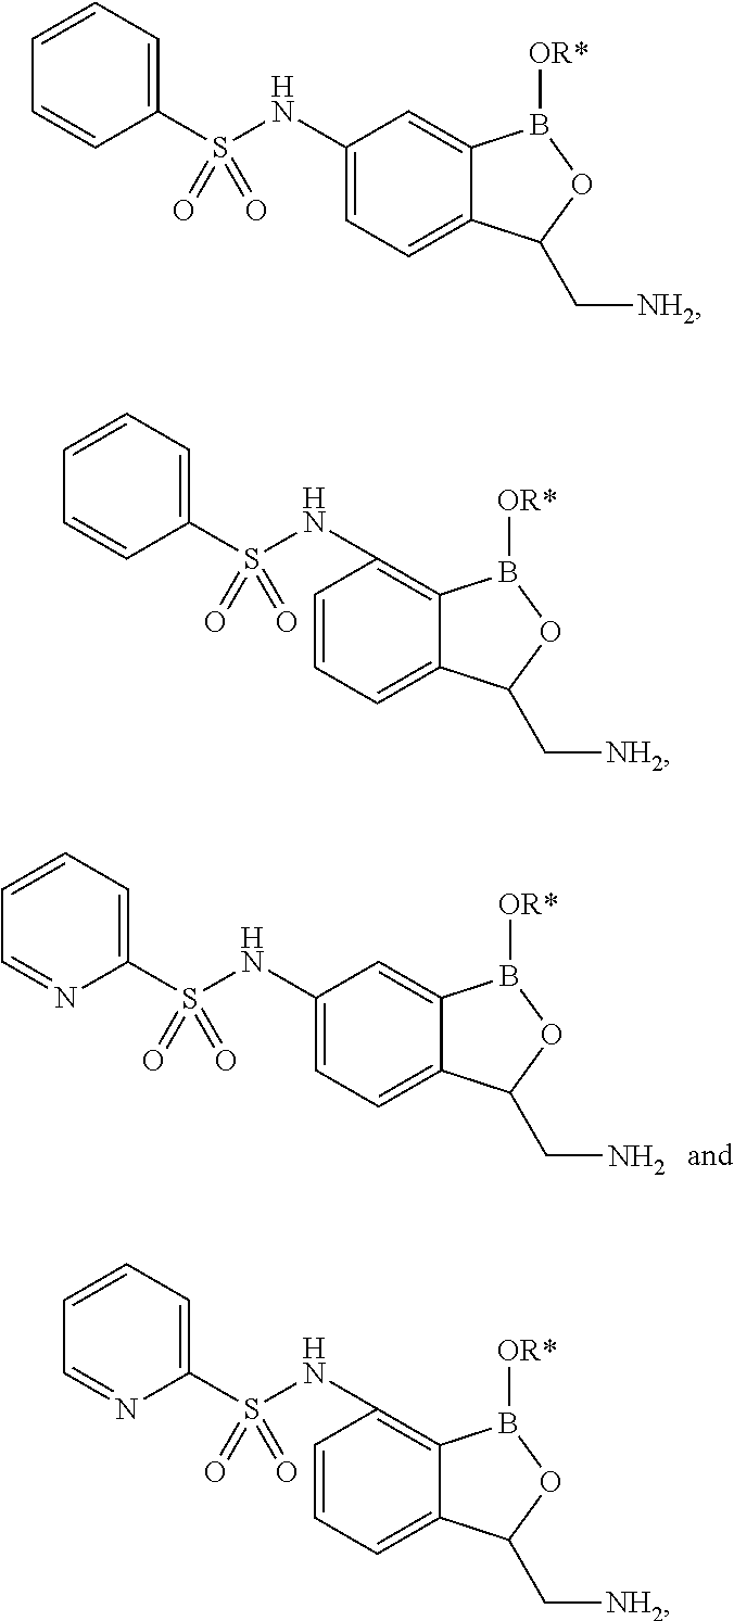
C1(S(=O)(=O)NC2=CC=C3C(=C2)B([OR*])OC3C[NH2])=CC=CC=C1.C1(S(=O)(=O)NC2=CC=C3C(=C2)B([OR*])OC3CN)=CC=CC=N1.C1=CC(NS(C2=CC=CC=C2)(=O)=O)=C2C(=C1)C(C[NH2])OB2[OR*].C1=CC(NS(C2=CC=CC=N2)(=O)=O)=C2C(=C1)C(C[NH2])OB2[OR*]
